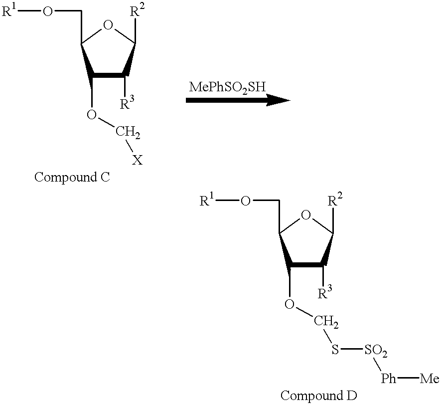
C1(OC[X])C([R3])C([R2])OC1CO[R1].C1(OCS[SO2][Ph][Me])C([R3])C([R2])OC1CO[R1]
